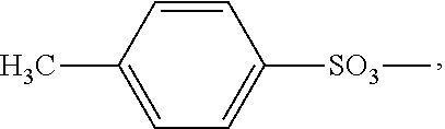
C1=CC(C)=CC=C1[SO3]C
